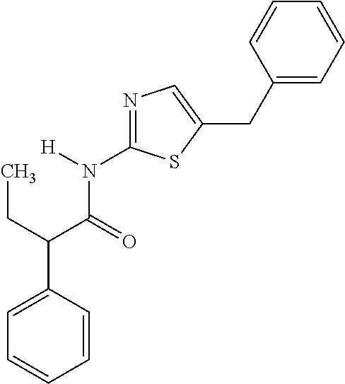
N1=C(N([H])C(=O)C(CC)C2=CC=CC=C2)SC(CC2=CC=CC=C2)=C1
